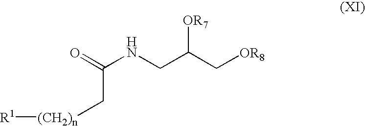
O=C(NCC(C[OR8])[OR7])C[(CH2)n][R1]
